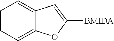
C12=CC=CC=C1OC([BMIDA])=C2
